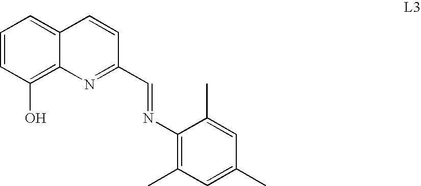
C1=CC(O)=C2C(=C1)C=CC(C=NC1=C(C)C=C(C)C=C1C)=N2
